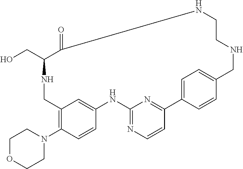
C12=C(N3CCOCC3)C=CC(=C1)NC1=NC=CC(=N1)C1=CC=C(C=C1)CNCCNC(=O)C(CO)NC2
